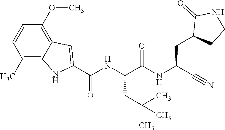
O=C(NC(C#N)CC1CCNC1=O)C(NC(C1=CC2=C(OC)C=CC(C)=C2N1)=O)CC(C)(C)C
